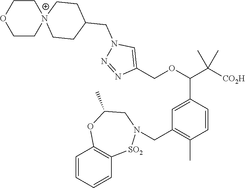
C1=CC(C(OCC2=CN(CC3CC[N+]4(CC3)CCOCC4)N=N2)C([CO2H])(C)C)=CC(CN2[SO2]C3=C(C=CC=C3)OC(C)C2)=C1C
